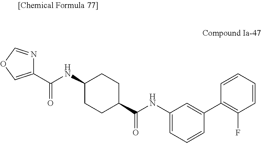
C1(C(NC2CCC(C(NC3=CC=CC(C4=C(F)C=CC=C4)=C3)=O)CC2)=O)=COC=N1
